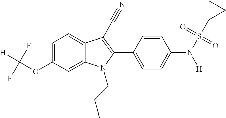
C1=C(OC([H])(F)F)C=C2C(=C1)C(C#N)=C(C1=CC=C(N(S(C3CC3)(=O)=O)[H])C=C1)N2CCC
